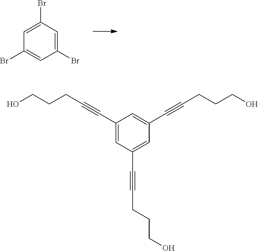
C1(Br)=CC(Br)=CC(Br)=C1.C1(C#CCCCO)=CC(C#CCCCO)=CC(C#CCCCO)=C1
